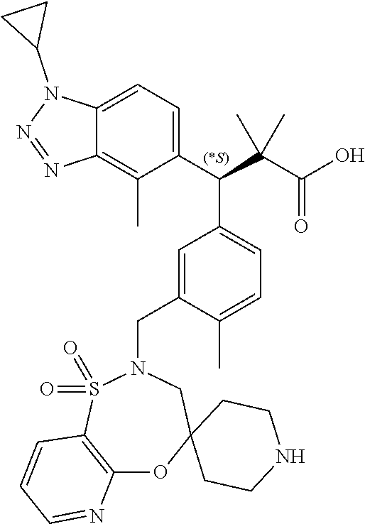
C12=CC=C(C(C(C(O)=O)(C)C)C3=CC=C(C)C(CN4S(=O)(=O)C5=C(OC6(C4)CCNCC6)N=CC=C5)=C3)C(C)=C1N=NN2C1CC1
